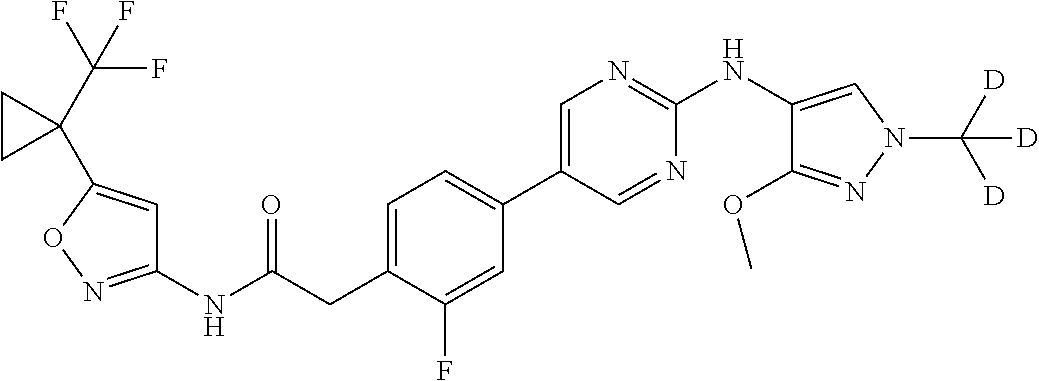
C1(NC(=O)CC2=CC=C(C3=CN=C(NC4=CN(C([D])([D])[D])N=C4OC)N=C3)C=C2F)=NOC(C2(C(F)(F)F)CC2)=C1
